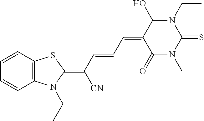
C12=C(C=CC=C1)SC(=C(C=CC=C1C(=O)N(CC)C(=S)N(CC)C1O)[CN])N2CC
